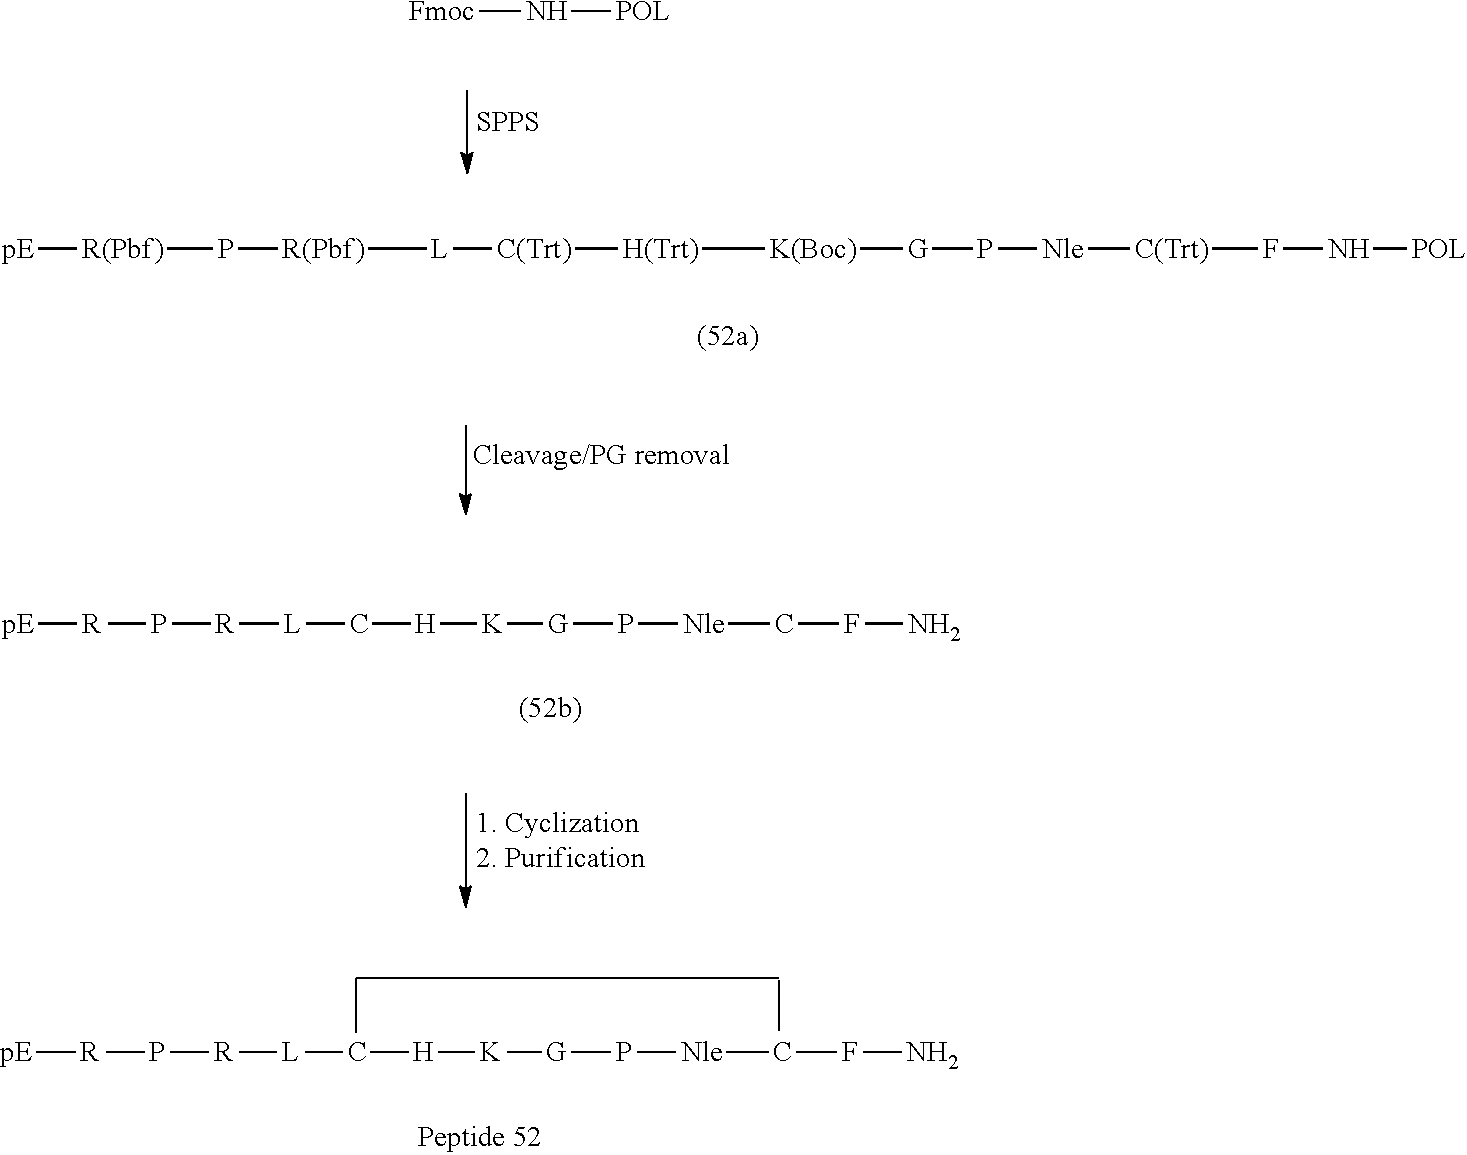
[Fmoc]N[POL].[SPPS].[pE][R(Pbf)]P[R(Pbf)][L][C(Trt)][H(Trt)][K(Boc)][G]P[Nle][C(Trt)]FN[POL].P([R][L]C[H][K][G]P[Nle]CFN)[R][pE].P([R][L]C[H][K][G]P[Nle]CFN)[R][pE]
